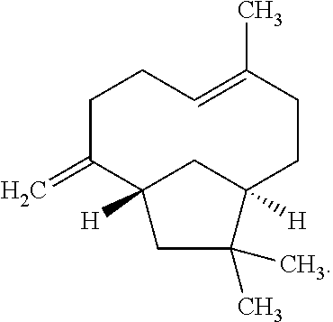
C1C(=C)C2([H])CC([H])(CCC(C)=CC1)C(C)(C)C2
